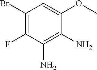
C1(Br)=C(F)C(N)=C(N)C(OC)=C1
